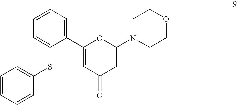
C1=CC=C(C2=CC(=O)C=C(N3CCOCC3)O2)C(SC2=CC=CC=C2)=C1
